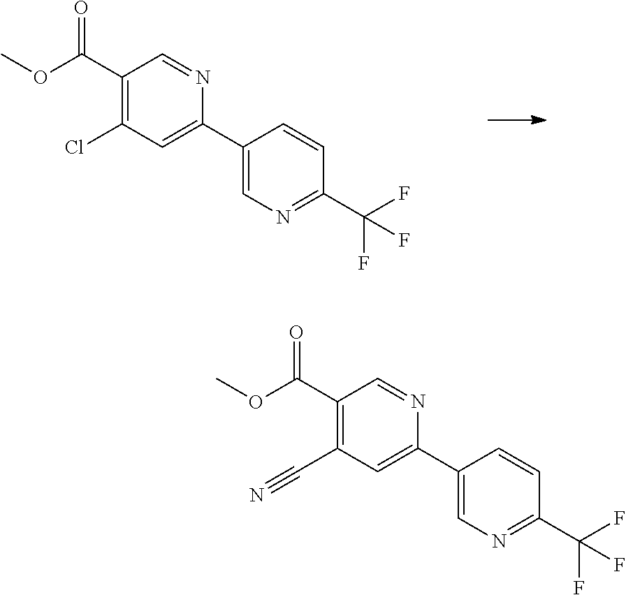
C1(C(=O)OC)=C(Cl)C=C(C2=CN=C(C(F)(F)F)C=C2)N=C1.C1(C(=O)OC)=C(C#N)C=C(C2=CN=C(C(F)(F)F)C=C2)N=C1
